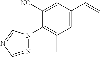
C1(N2N=CN=C2)=C(C)C=C(C=C)C=C1[NC]
